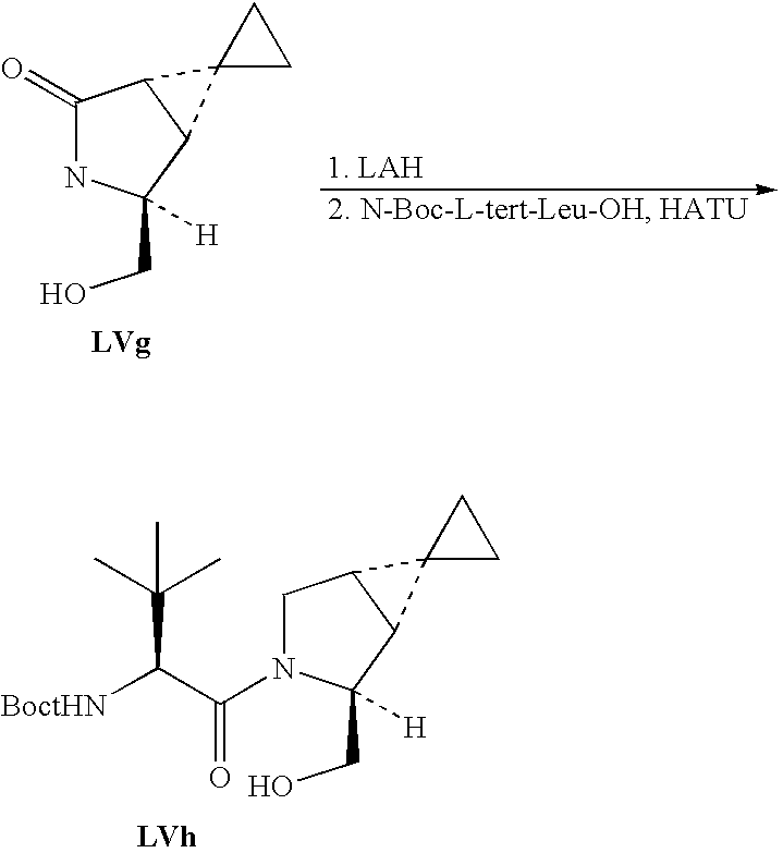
C1(CO)([H])N(C(C([BoctHN])C(C)(C)C)=O)CC2C1C21CC1.C1(CO)([H])NC(=O)C2C1C21CC1
